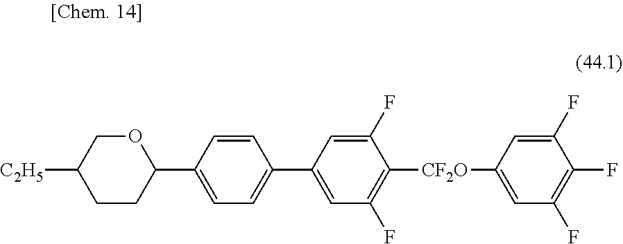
O1CC([C2H5])CCC1C1=CC=C(C2=CC(F)=C([CF2O]C3=CC(F)=C(F)C(F)=C3)C(F)=C2)C=C1
